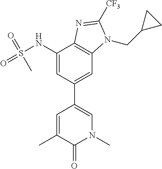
C1(NS(=O)(=O)C)=CC(C2=CN(C)C(=O)C(C)=C2)=CC2=C1N=C([CF3])N2CC1CC1
